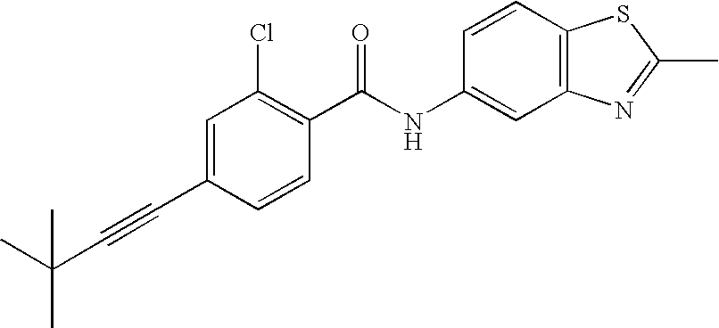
C1(C#CC(C)(C)C)=CC(Cl)=C(C(NC2=CC3=C(C=C2)SC(C)=N3)=O)C=C1
